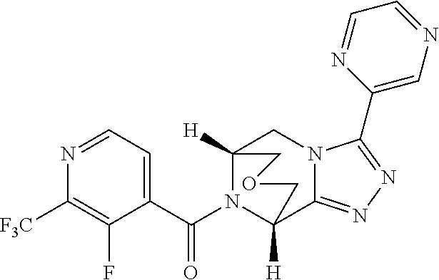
C12([H])N(C(C3=CC=NC([F3C])=C3F)=O)C([H])(C3=NN=C(C4=CN=CC=N4)N3C1)COC2
